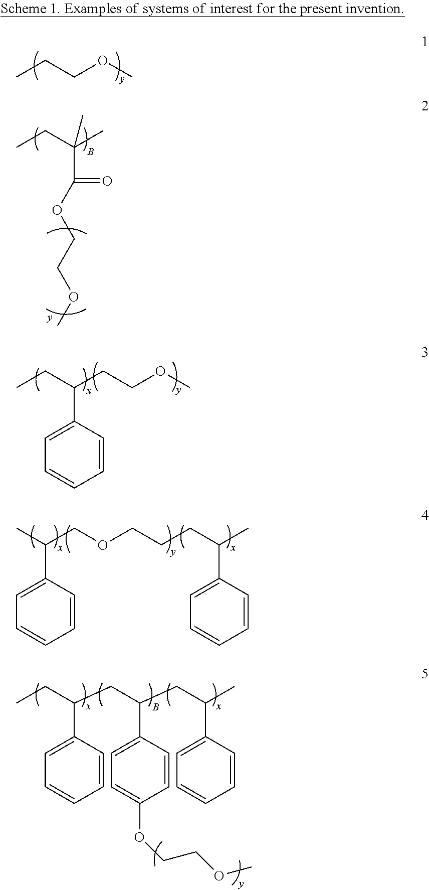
CCCOC.CCC(C)(C(=O)OCCOC)C.CCC(CCOC)C1=CC=CC=C1.CC(COCCCC(C)C1=CC=CC=C1)C1=CC=CC=C1.C1=CC(C(CC)CC(CC(C)C2=CC=CC=C2)C2=CC=C(OCCOC)C=C2)=CC=C1
